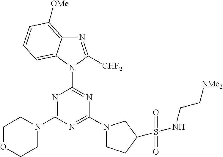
C1OCCN(C2=NC(N3C4=CC=CC([OMe])=C4N=C3[CHF2])=NC(N3CCC(S(=O)(=O)NCC[NMe2])C3)=N2)C1
